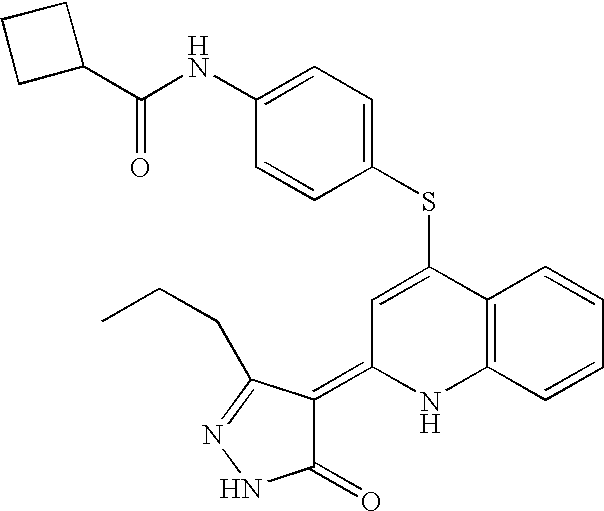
S(C1=CC(=C2C(=O)NN=C2CCC)NC2=C1C=CC=C2)C1=CC=C(NC(C2CCC2)=O)C=C1
